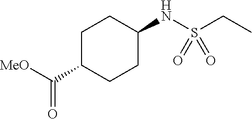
[MeO]C(C1CCC(NS(CC)(=O)=O)CC1)=O
